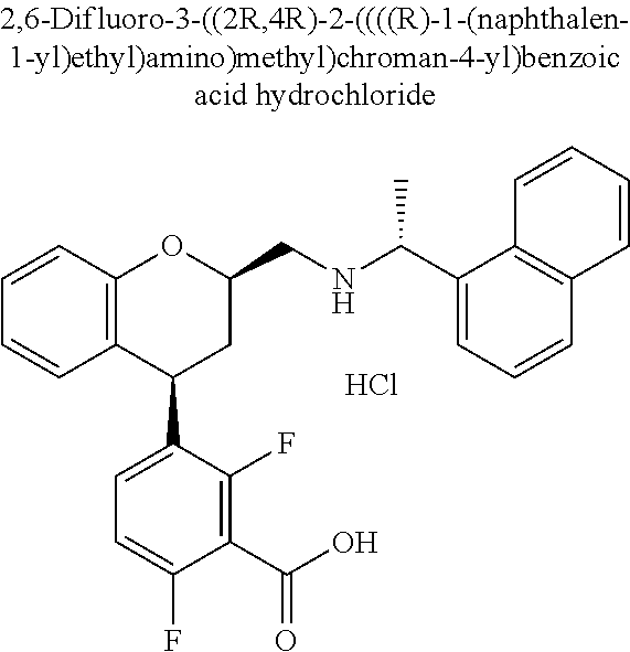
C12=C(C(C3=CC=C(F)C(C(O)=O)=C3F)CC(CNC(C)C3=CC=CC4=C3C=CC=C4)O1)C=CC=C2.Cl
